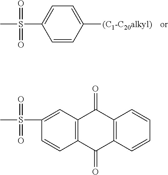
C1=CC([(C1-C20alkyl)])=CC=C1S(C)(=O)=O.C1(S(C)(=O)=O)=CC2=C(C=C1)C(=O)C1=C(C2=O)C=CC=C1
